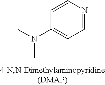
C1(N(C)C)=CC=NC=C1
